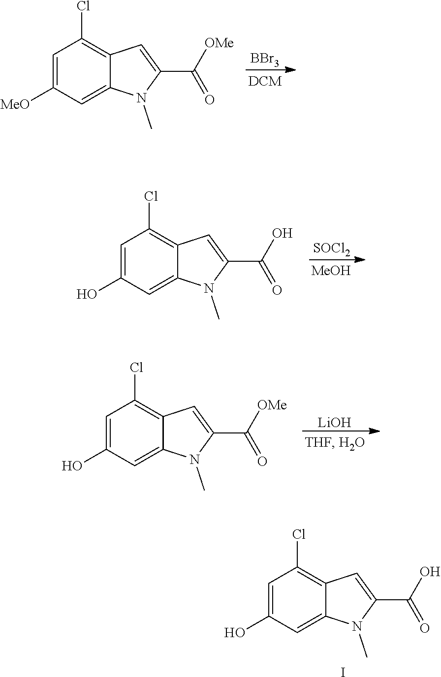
C1(Cl)=C2C(=CC([MeO])=C1)N(C)C(C([OMe])=O)=C2.[BBr3].C1(Cl)=C2C(=CC(O)=C1)N(C)C(C(O)=O)=C2.[SOCl2].[MeOH].[LiOH].C1(Cl)=C2C(=CC(O)=C1)N(C)C(C([OMe])=O)=C2.C1(Cl)=C2C(=CC(O)=C1)N(C)C(C(O)=O)=C2.I
